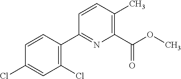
C1(Cl)=C(C2=NC(C(OC)=O)=C(C)C=C2)C=CC(Cl)=C1
